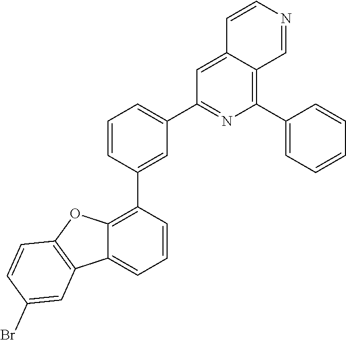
C1(C2=CC(C3=NC(C4=CC=CC=C4)=C4C(=C3)C=CN=C4)=CC=C2)=C2C(=CC=C1)C1=C(O2)C=CC(Br)=C1
